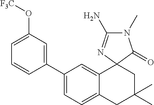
C1(C2=CC(O[F3C])=CC=C2)=CC=C2C(=C1)C1(CC(C)(C)C2)N=C(N)N(C)C1=O
